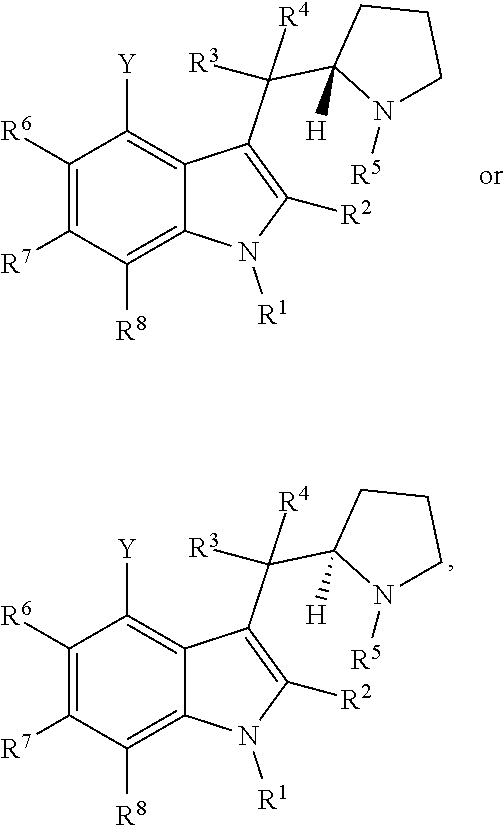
[Y]C1=C2C(=C([R8])C([R7])=C1[R6])N([R1])C([R2])=C2C([R3])(C1([H])N([R5])CCC1)[R4].[Y]C1=C2C(=C([R8])C([R7])=C1[R6])N([R1])C([R2])=C2C([R3])(C1([H])N([R5])CCC1)[R4]
